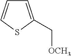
C1=C(C[OCH3])SC=C1
